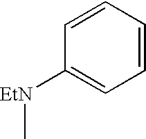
C1=CC([EtN]C)=CC=C1
